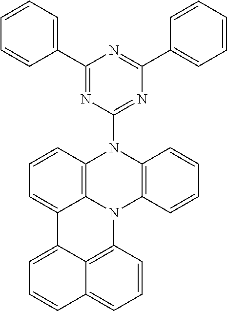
C1=CC2=C3C(=C1)C1=CC=CC4=CC=CC(=C41)N3C1=C(N2C2=NC(C3=CC=CC=C3)=NC(C3=CC=CC=C3)=N2)C=CC=C1
